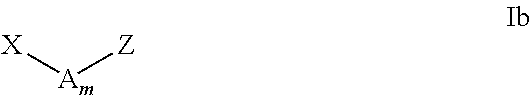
[X][Am][Z]
